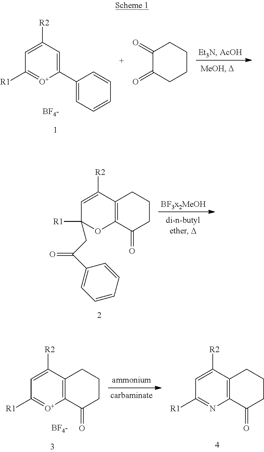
C1(C2=CC=CC=C2)=CC([R2])=CC([R1])=[O+]1.[BF4-].C1CCC(=O)C(=O)C1.C12=C(C([R2])=CC([R1])(CC(C3=CC=CC=C3)=O)O1)CCCC2=O.C12=C(C([R2])=CC([R1])=[O+]1)CCCC2=O.[BF4-].C12=C(C([R2])=CC([R1])=N1)CCCC2=O
